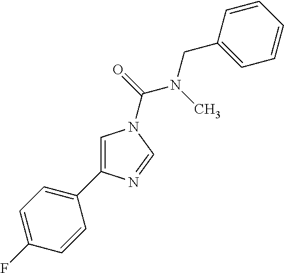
C1=C(C2=CC=C(F)C=C2)N=CN1C(N(CC1=CC=CC=C1)C)=O
